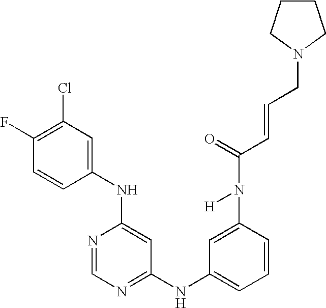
C1(NC2=CC(Cl)=C(F)C=C2)=CC(NC2=CC=CC(N(C(C=CCN3CCCC3)=O)[H])=C2)=NC=N1
